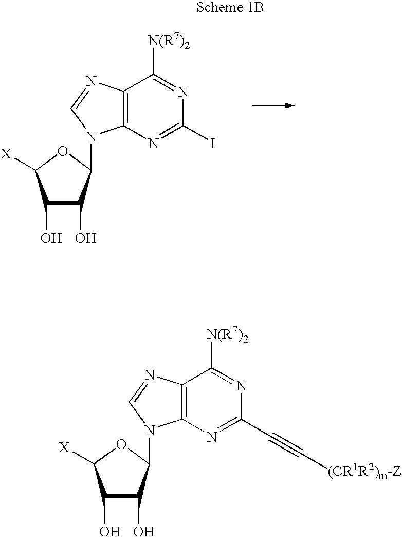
C1(O)C(O)C(N2C3=C(C([N(R7)2])=NC(I)=N3)N=C2)OC1[X].C1(O)C(O)C(N2C3=C(C([N(R7)2])=NC(C#C[(CR1R2)m-Z])=N3)N=C2)OC1[X]
